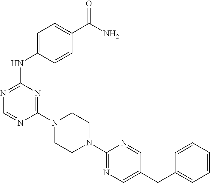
C1(N2CCN(C3=NC=C(CC4=CC=CC=C4)C=N3)CC2)=NC(NC2=CC=C(C(N)=O)C=C2)=NC=N1
